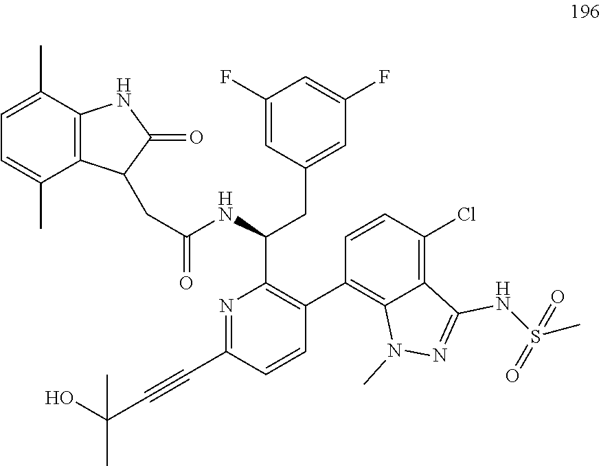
N1=C(C#CC(O)(C)C)C=CC(C2=C3C(=C(Cl)C=C2)C(NS(C)(=O)=O)=NN3C)=C1C(NC(=O)CC1C2=C(NC1=O)C(C)=CC=C2C)CC1=CC(F)=CC(F)=C1
